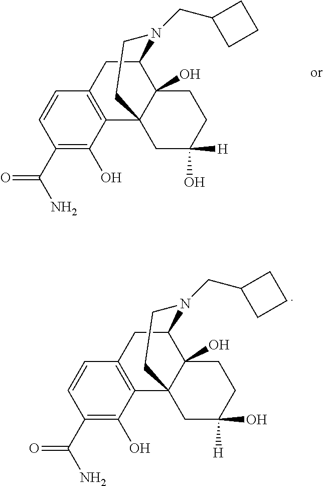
C12=C(C=CC(C(N)=O)=C1O)CC1C3(O)C2(CC(O)([H])CC3)CCN1CC1CCC1.C12=C(C=CC(C(N)=O)=C1O)CC1C3(O)C2(CC([H])(O)CC3)CCN1CC1CCC1
